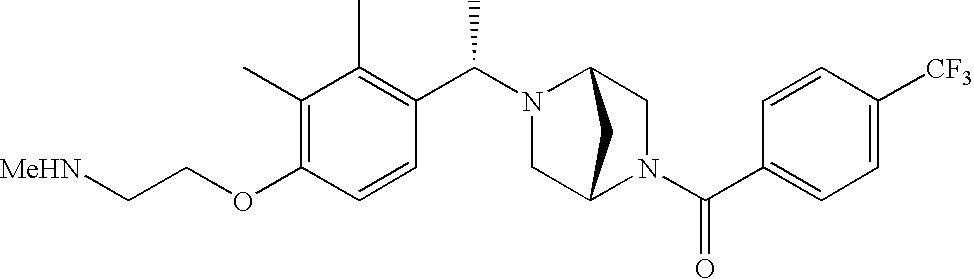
C(OC1=C(C)C(C)=C(C(N2CC3N(C(C4=CC=C([CF3])C=C4)=O)CC2C3)C)C=C1)C[MeHN]
